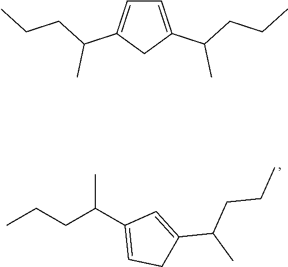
C1C(C(C)CCC)=CC(C(CCC)C)=C1.C1=C(C(CCC)C)CC(C(CCC)C)=C1
